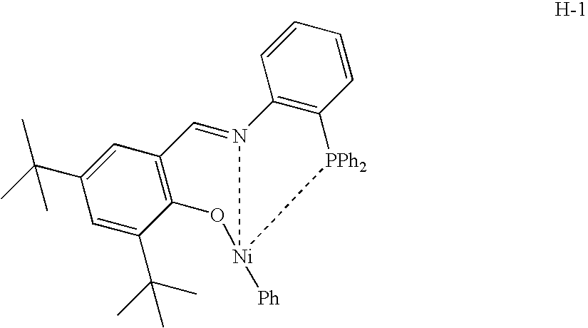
C1=CC=CC2=C1N1=CC3=C(C(C(C)(C)C)=CC(C(C)(C)C)=C3)O[Ni]1([Ph])[PPh2]2
